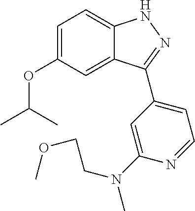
C1=C(OC(C)C)C=C2C(=C1)NN=C2C1=CC=NC(N(CCOC)C)=C1
